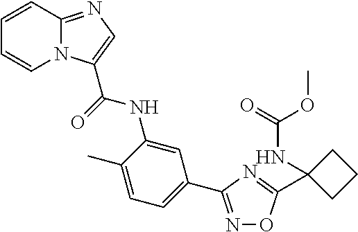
C1=CC2=NC=C(C(=O)NC3=CC(C4=NOC(C5(NC(=O)OC)CCC5)=N4)=CC=C3C)N2C=C1
